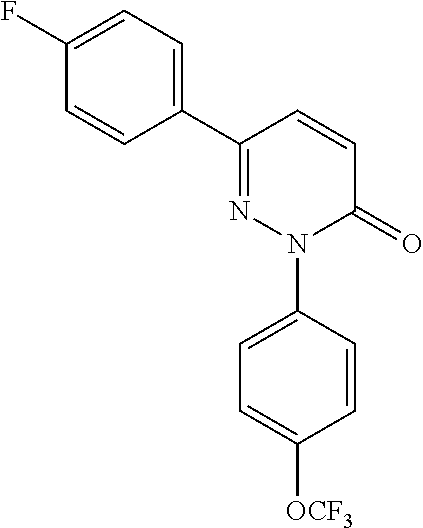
C1=CC(C2=CC=C(F)C=C2)=NN(C2=CC=C([OCF3])C=C2)C1=O
